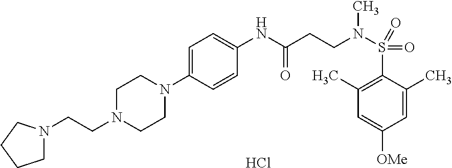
C1=C(N2CCN(CCN3CCCC3)CC2)C=CC(NC(CCN(S(C2=C(C)C=C([OMe])C=C2C)(=O)=O)C)=O)=C1.Cl
